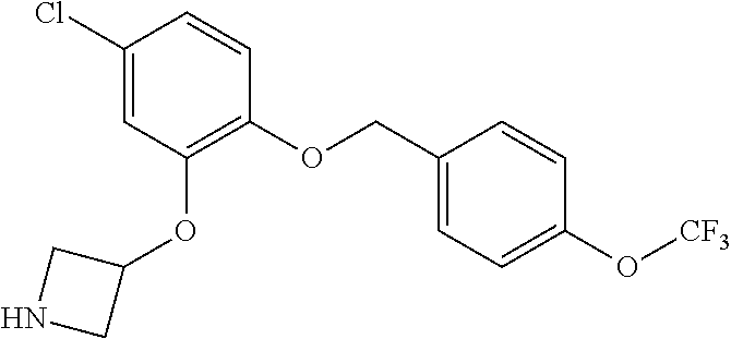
ClC1=CC(OC2CNC2)=C(OCC2=CC=C(O[CF3])C=C2)C=C1
